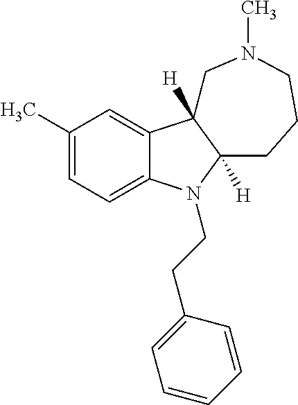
C1(C)=CC=C2C(=C1)C1([H])C([H])(CCCN(C)C1)N2CCC1=CC=CC=C1
